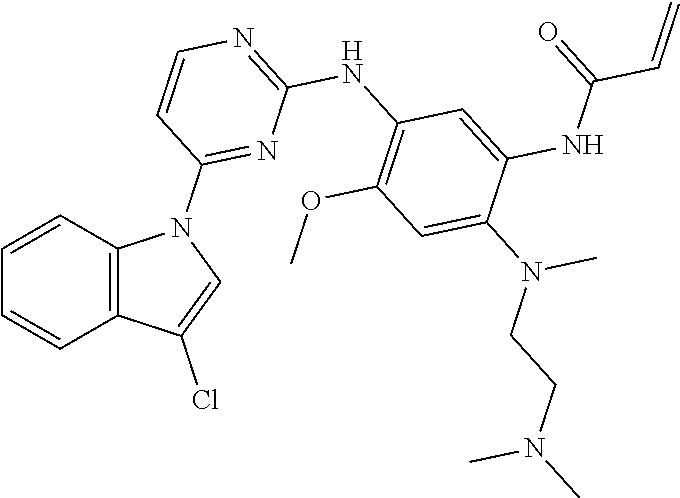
C1=CC2=C(C=C1)N(C1=NC(NC3=C(OC)C=C(N(C)CCN(C)C)C(NC(=O)C=C)=C3)=NC=C1)C=C2Cl
